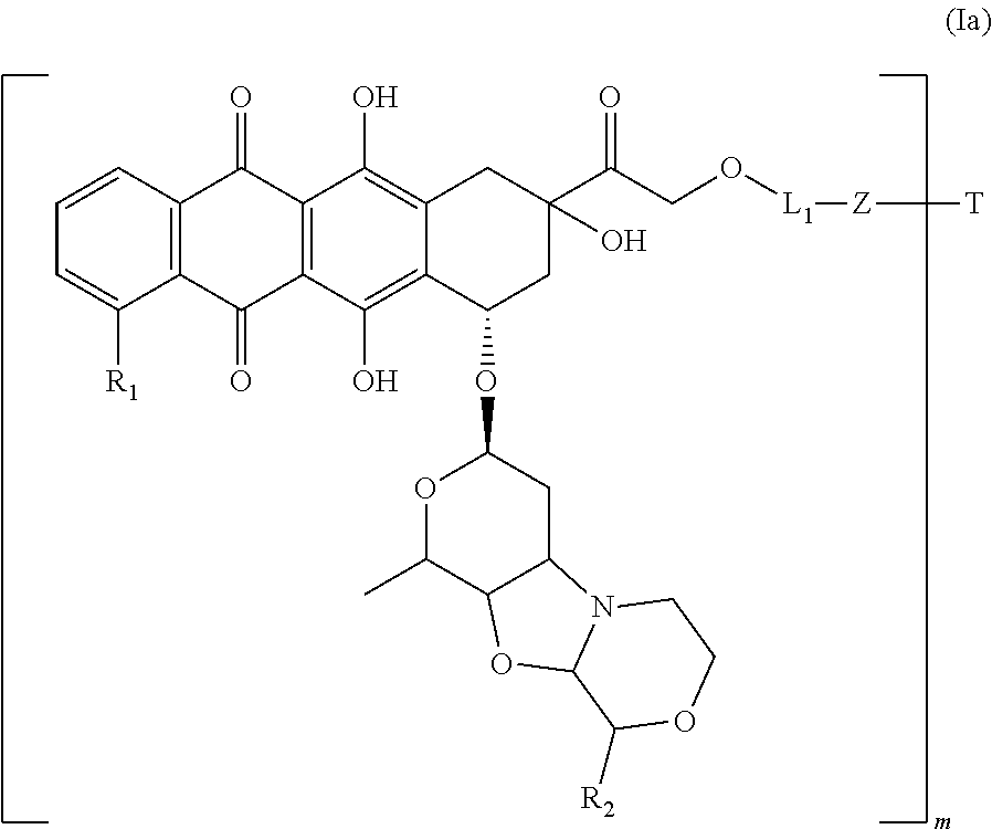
C1=CC2=C(C([R1])=C1)C(=O)C1=C(C2=O)C(O)=C2C(=C1O)C(OC1CC3C(C(C)O1)OC1N3CCOC1[R2])CC(C(CO[L1][Z][T])=O)(O)C2
